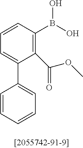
C1=CC(B(O)O)=C(C(OC)=O)C(C2=CC=CC=C2)=C1
